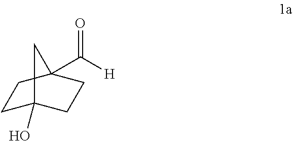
C1C2(O)CCC(C([H])=O)(C1)C2
